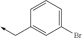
C1=CC=C(Br)C=C1C->C
